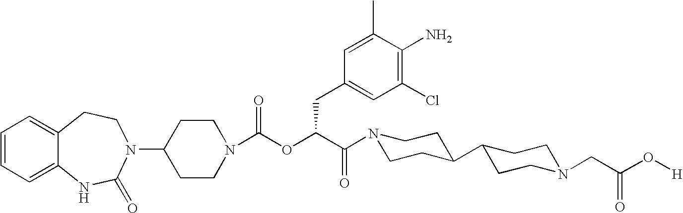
C1(N2C(=O)NC3=CC=CC=C3CC2)CCN(C(OC(C(=O)N2CCC(C3CCN(CC(O[H])=O)CC3)CC2)CC2=CC(Cl)=C(N)C(C)=C2)=O)CC1
